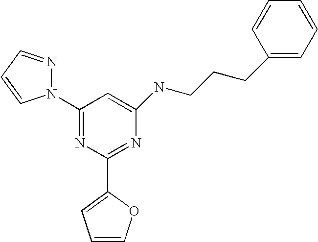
C1(N2N=CC=C2)=NC(C2=CC=CO2)=NC(NCCCC2=CC=CC=C2)=C1
